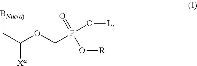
[BNuc(a)]CC([Xa])OCP(=O)(O[R])O[L]
